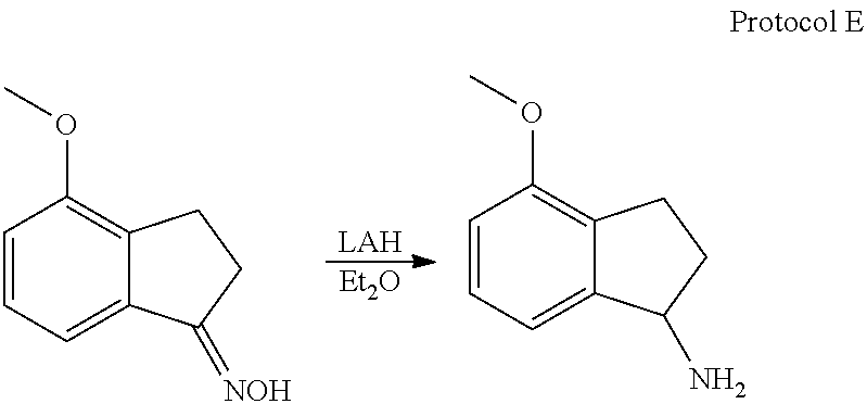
[LAH].[Et2O].C1=CC=C2C(=C1OC)CCC2=[NOH].C1=CC=C2C(=C1OC)CCC2N
